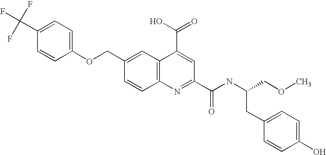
C(C1=CC2=C(C=C1)N=C(C(NC(COC)CC1=CC=C(O)C=C1)=O)C=C2C(=O)O)OC1=CC=C(C(F)(F)F)C=C1
